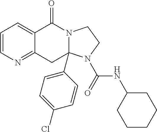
C1=CN=C2C(=C1)C(=O)N1CCN(C(NC3CCCCC3)=O)C1(C1=CC=C(Cl)C=C1)C2
